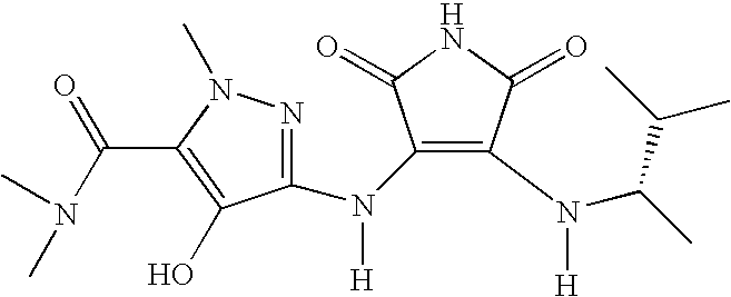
C1(N(C2=NN(C)C(C(N(C)C)=O)=C2O)[H])=C(N(C(C)C(C)C)[H])C(=O)NC1=O
